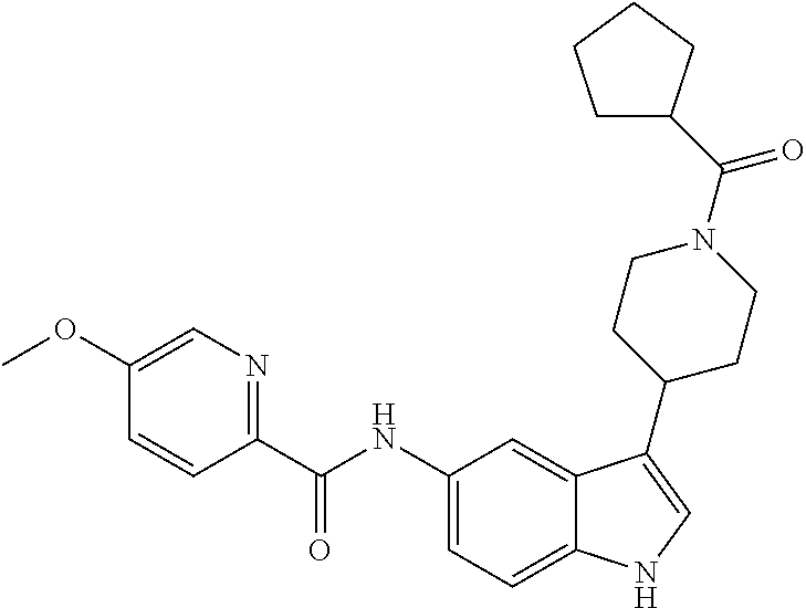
C1(OC)=CN=C(C(NC2=CC=C3C(=C2)C(C2CCN(C(=O)C4CCCC4)CC2)=CN3)=O)C=C1
